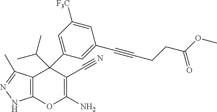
C12=C(C(C)=NN1)C(C1=CC([F3C])=CC(C#CCCC(OC)=O)=C1)(C(C)C)C(C#N)=C(N)O2
